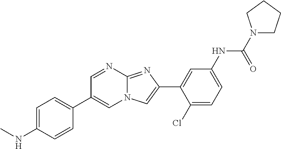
C1=NC2=NC(C3=CC(NC(N4CCCC4)=O)=CC=C3Cl)=CN2C=C1C1=CC=C(NC)C=C1
